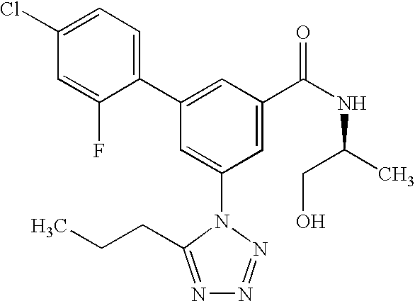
C1(C2=CC(C(NC(C)CO)=O)=CC(N3C(CCC)=NN=N3)=C2)=CC=C(Cl)C=C1F
